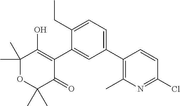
C1(C2=CC=C(CC)C(C3=C(O)C(C)(C)OC(C)(C)C3=O)=C2)=C(C)N=C(Cl)C=C1
